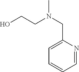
C1=C(CN(C)CCO)N=CC=C1
